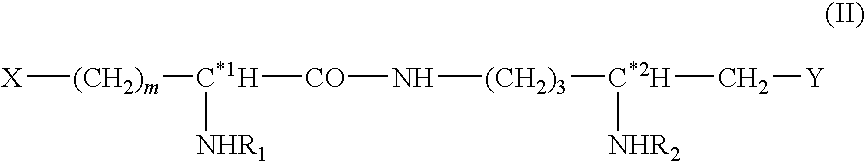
[X][(CH2)m][C*1H]([CO]N[(CH2)3][C*2H](C[Y])[NHR2])[NHR1]
